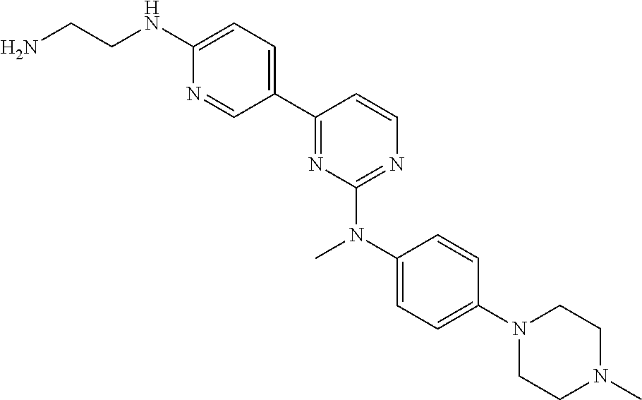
C1(C2=NC(N(C3=CC=C(N4CCN(C)CC4)C=C3)C)=NC=C2)=CC=C(NCCN)N=C1
